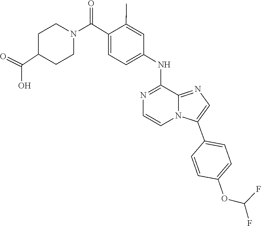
C12=NC=C(C3=CC=C(OC(F)F)C=C3)N1C=CN=C2NC1=CC=C(C(N2CCC(C(=O)O)CC2)=O)C(C)=C1
